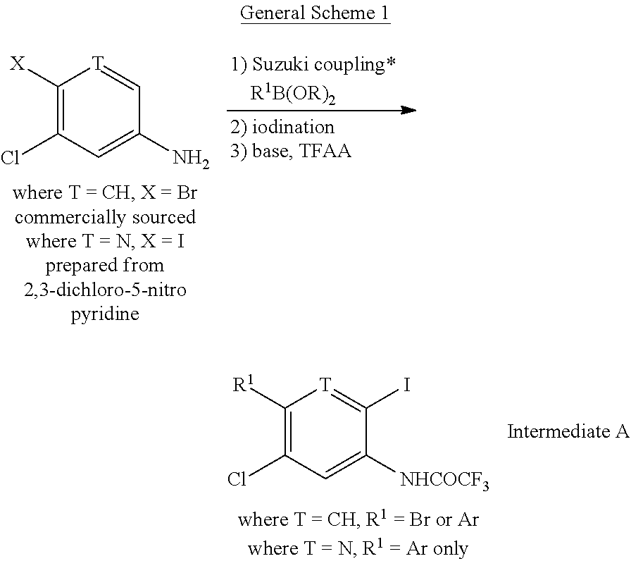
C1([X])=C(Cl)C=C(N)C=[T]1.C1([R1])=C(Cl)C=C([NHCOCF3])C(I)=[T]1
